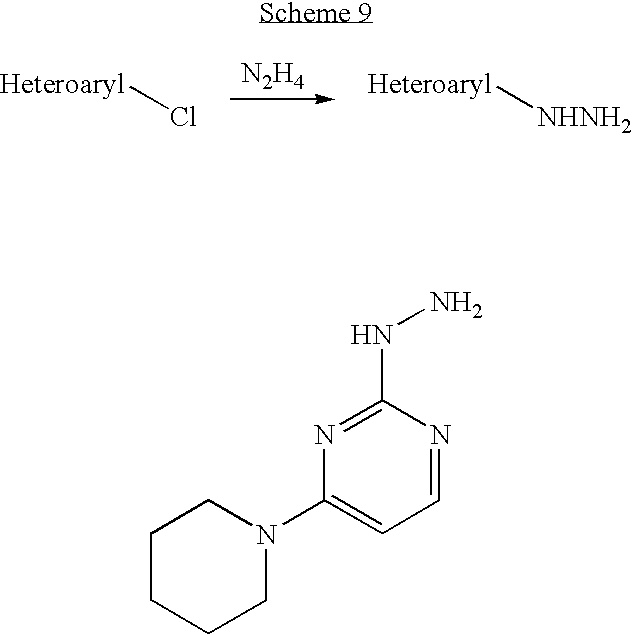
[N2H4].[Heteroaryl]Cl.[Heteroaryl][NHNH2].C1CCCN(C2=CC=NC(NN)=N2)C1
